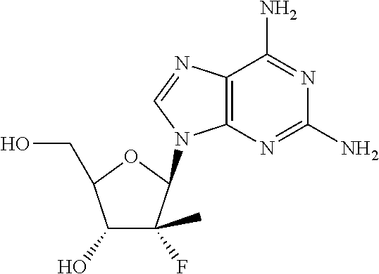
C12=C(N=C(N)N=C1N)N(C1C(F)(C)C(O)C(CO)O1)C=N2
